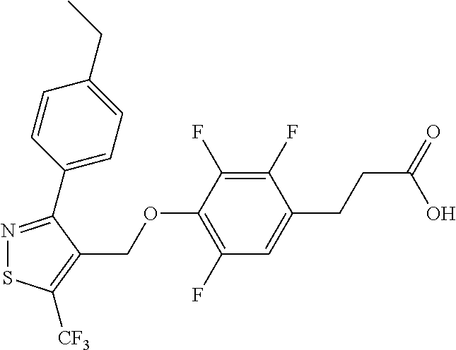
N1=C(C2=CC=C(CC)C=C2)C(COC2=C(F)C=C(CCC(=O)O)C(F)=C2F)=C([CF3])S1
